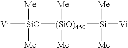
[Vi][SiO]([(SiO)450]([Si]([Vi])([Me])[Me])([Me])[Me])([Me])[Me]
